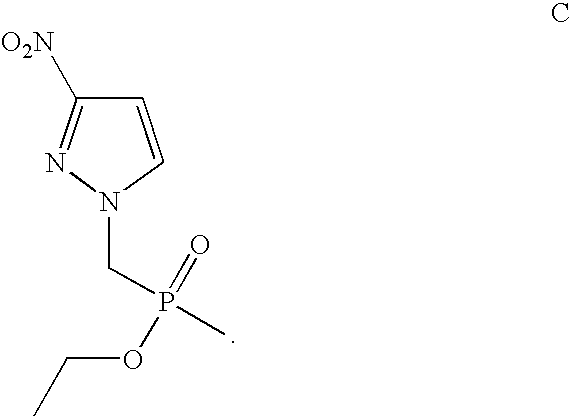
C1=CN(CP(C)(=O)OCC)N=C1[O2N]
